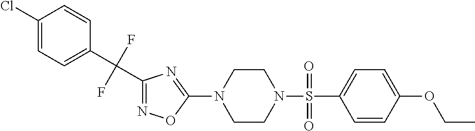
N1=C(C(C2=CC=C(Cl)C=C2)(F)F)N=C(N2CCN(S(=O)(C3=CC=C(OCC)C=C3)=O)CC2)O1
